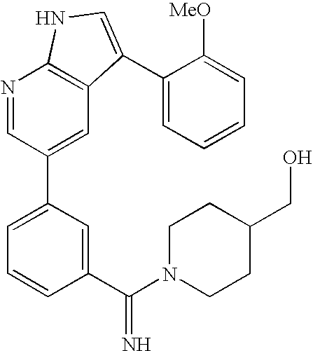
C1(C(N2CCC(CO)CC2)=N)=CC(C2=CC3=C(N=C2)NC=C3C2=CC=CC=C2[MeO])=CC=C1
